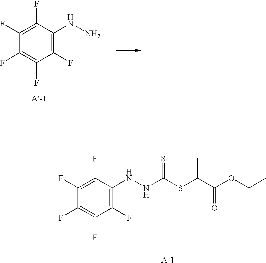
C1(F)=C(NN)C(F)=C(F)C(F)=C1F.C1(F)=C(NNC(SC(C(OCC)=O)C)=S)C(F)=C(F)C(F)=C1F
